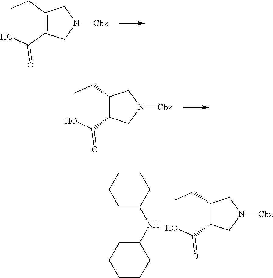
C1(CC)=C(C(=O)O)CN([Cbz])C1.C1(CC)C(C(=O)O)CN([Cbz])C1.C1(CC)C(C(=O)O)CN([Cbz])C1.C1CCC(NC2CCCCC2)CC1
